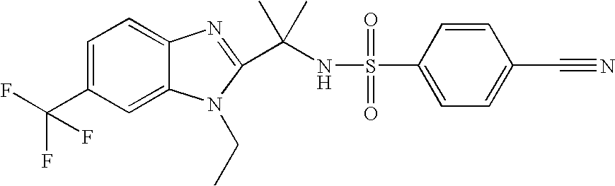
C1=C(C(F)(F)F)C=C2C(=C1)N=C(C(NS(=O)(=O)C1=CC=C(C#N)C=C1)(C)C)N2CC
